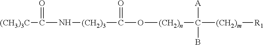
C([(CH3)3C])(N[(CH2)3]C(O[(CH2)n]C([(CH2)m][R1])([A])B)=O)=O
